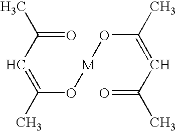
O=C(C)C=C(O[M]OC(C)=CC(=O)C)C
